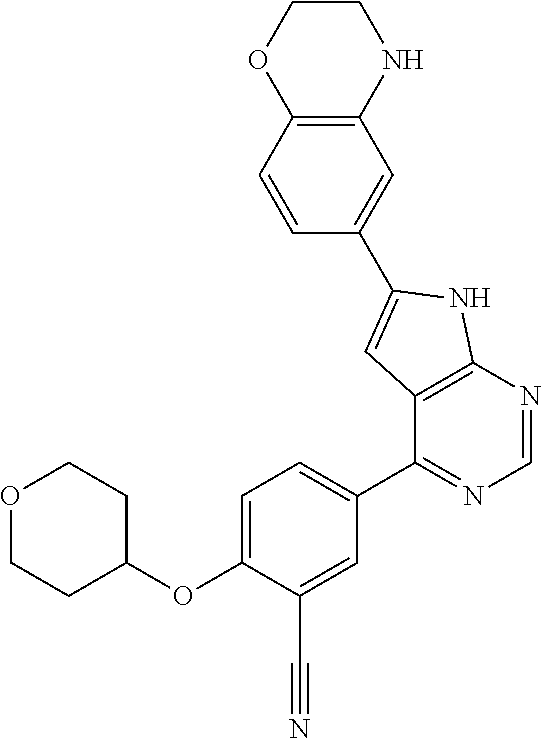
O1CCC(OC2=CC=C(C3=NC=NC4=C3C=C(C3=CC5=C(C=C3)OCCN5)N4)C=C2C#N)CC1
